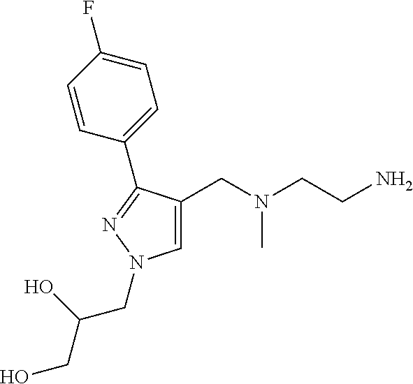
C1=C(CN(CCN)C)C(C2=CC=C(F)C=C2)=NN1CC(CO)O
